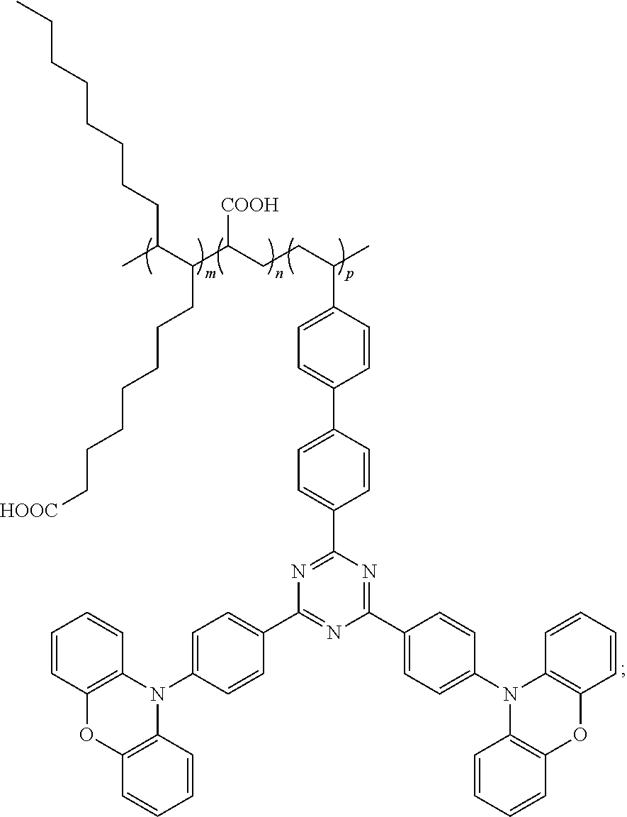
C12=C(C=CC=C1)N(C1=CC=C(C3=NC(C4=CC=C(N5C6=C(C=CC=C6)OC6=C5C=CC=C6)C=C4)=NC(C4=CC=C(C5=CC=C(C(C)CCC(C(C(C)CCCCCCCC)CCCCCCC[HOOC])[COOH])C=C5)C=C4)=N3)C=C1)C1=C(O2)C=CC=C1
